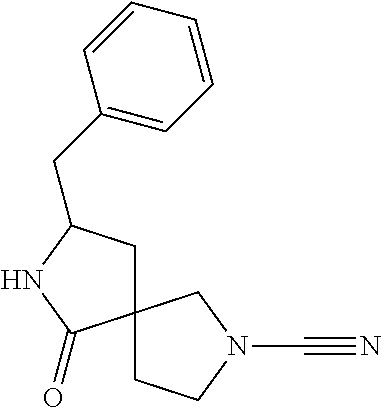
C12(CCN(C#N)C1)CC(CC1=CC=CC=C1)NC2=O
